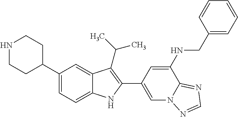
N1CCC(C2=CC=C3C(=C2)C(C(C)C)=C(C2=CN4C(=NC=N4)C(NCC4=CC=CC=C4)=C2)N3)CC1
